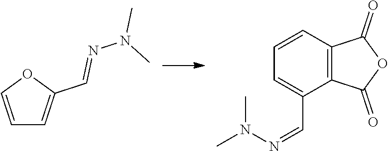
C1=COC(C=NN(C)C)=C1.CN(N=CC1=CC=CC2=C1C(=O)OC2=O)C
